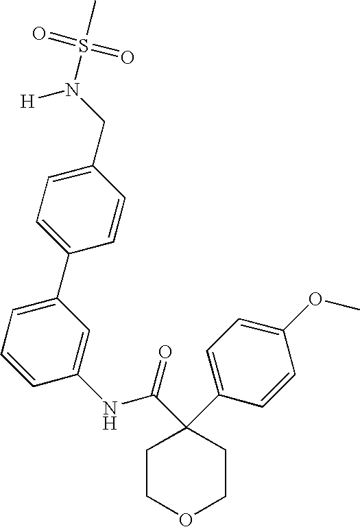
C1=C(C2=CC=CC(NC(C3(C4=CC=C(OC)C=C4)CCOCC3)=O)=C2)C=CC(CN(S(=O)(=O)C)[H])=C1
